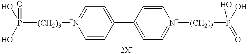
P([(CH2)3][N+]1=CC=C(C2=CC=[N+]([(CH2)3]P(O)(=O)O)C=C2)C=C1)(O)(O)=O
